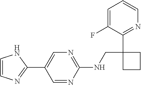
C1(C2=CN=C(NCC3(C4=NC=CC=C4F)CCC3)N=C2)=NC=CN1
